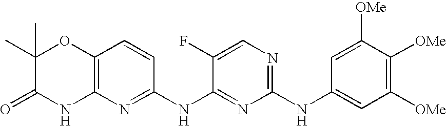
C1(C)(C)C(=O)NC2=C(O1)C=CC(NC1=NC(NC3=CC([OMe])=C([OMe])C([OMe])=C3)=NC=C1F)=N2
